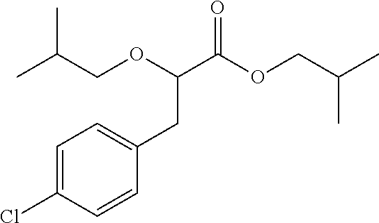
CC(COC(C(OCC(C)C)=O)CC1=CC=C(Cl)C=C1)C
